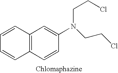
C12=C(C=CC(N(CCCl)CCCl)=C1)C=CC=C2
